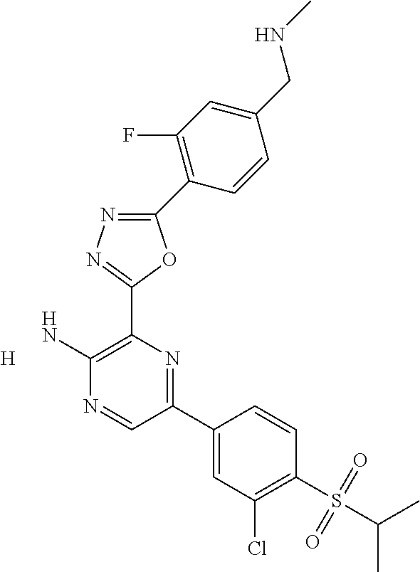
[H].C1(N)=C(C2=NN=C(C3=C(F)C=C(CNC)C=C3)O2)N=C(C2=CC(Cl)=C(S(=O)(=O)C(C)C)C=C2)C=N1
